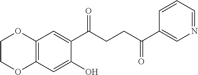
C12=C(C=C(O)C(C(CCC(C3=CN=CC=C3)=O)=O)=C1)OCCO2
